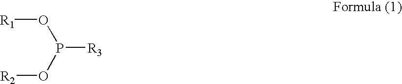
[R3]P(O[R2])O[R1]
